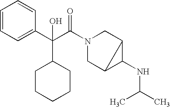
C1=CC=C(C(C(N2CC3C(NC(C)C)C3C2)=O)(C2CCCCC2)O)C=C1
